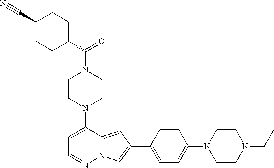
N1(C2=CC=NN3C2=CC(C2=CC=C(N4CCN(CC)CC4)C=C2)=C3)CCN(C(=O)C2CCC(C#N)CC2)CC1
